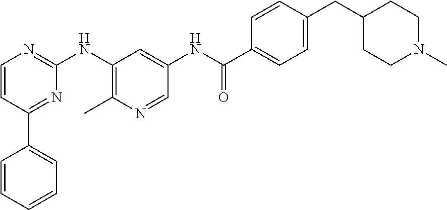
C1=CC(C2=CC=CC=C2)=NC(NC2=C(C)N=CC(NC(C3=CC=C(CC4CCN(C)CC4)C=C3)=O)=C2)=N1
